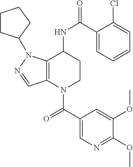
C1(C(=O)N2CCC(NC(=O)C3=CC=CC=C3Cl)C3=C2C=NN3C2CCCC2)=CN=C(OC)C(OC)=C1
